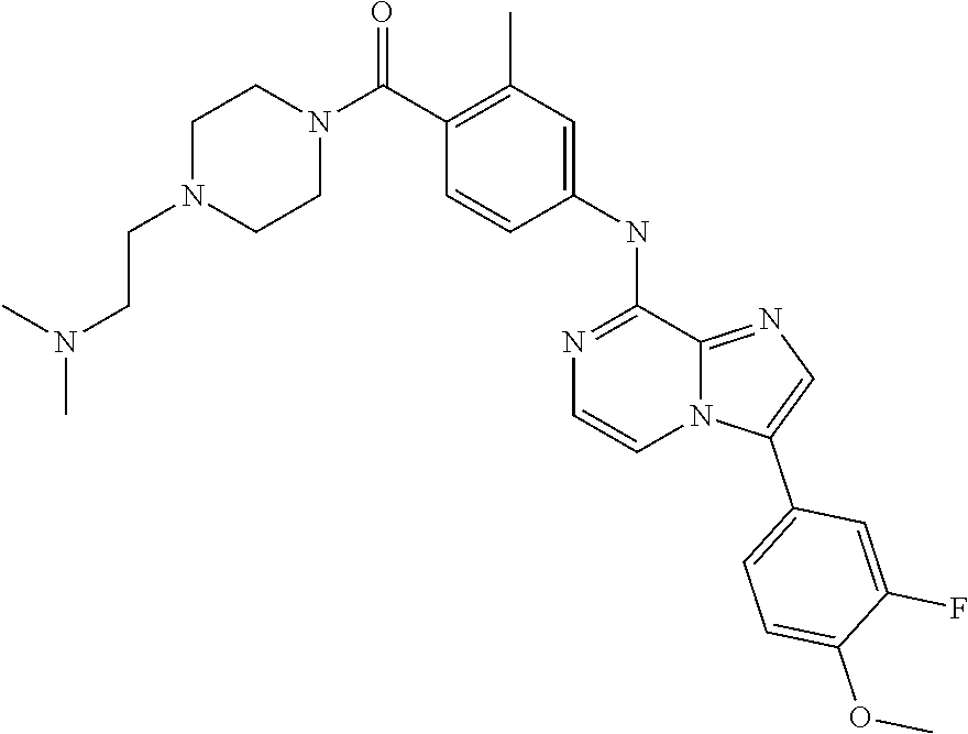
C1=CN=C(NC2=CC(C)=C(C(N3CCN(CCN(C)C)CC3)=O)C=C2)C2=NC=C(C3=CC=C(OC)C(F)=C3)N12
